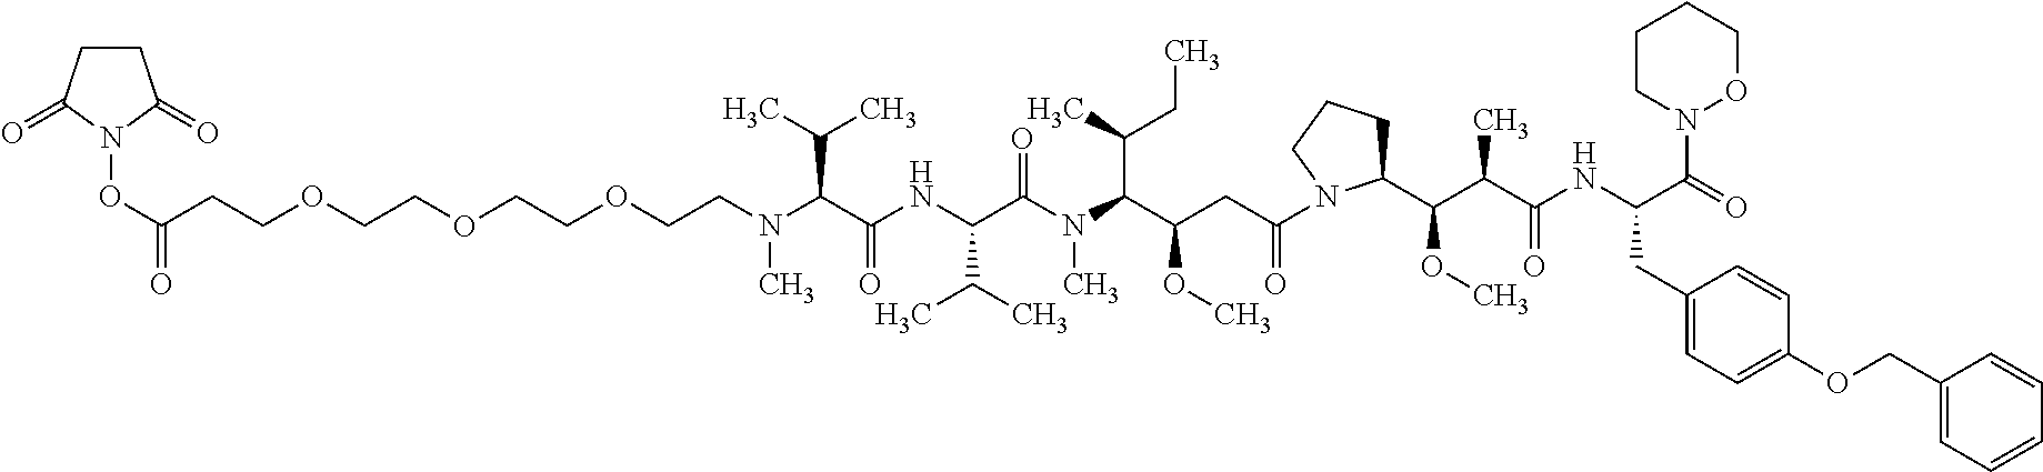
C(C(NC(C(N(C(C(CC(=O)N1C(C(C(C(NC(C(=O)N2OCCCC2)CC2=CC=C(OCC3=CC=CC=C3)C=C2)=O)C)OC)CCC1)OC)C(C)CC)C)=O)C(C)C)=O)(C(C)C)N(C)CCOCCOCCOCCC(ON1C(=O)CCC1=O)=O
